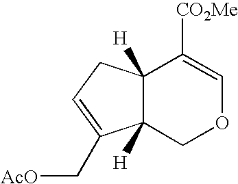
C12([H])C([H])(COC=C1[CO2Me])C(C[AcO])=CC2
